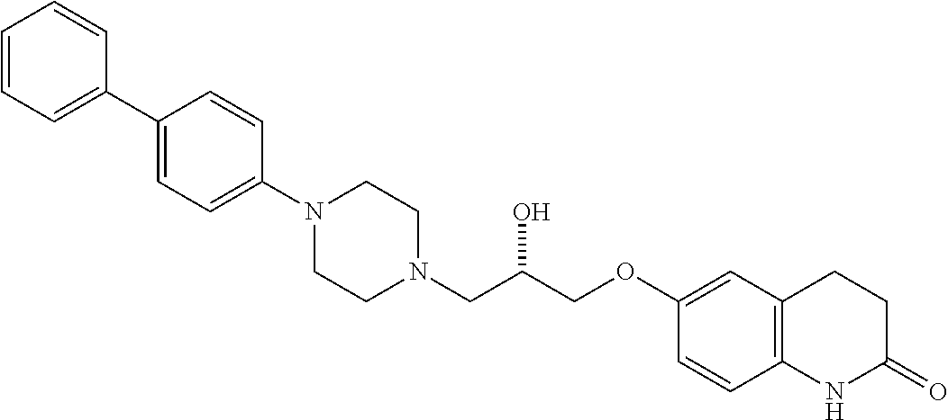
C1(C2=CC=CC=C2)=CC=C(N2CCN(CC(COC3=CC4=C(C=C3)NC(=O)CC4)O)CC2)C=C1
